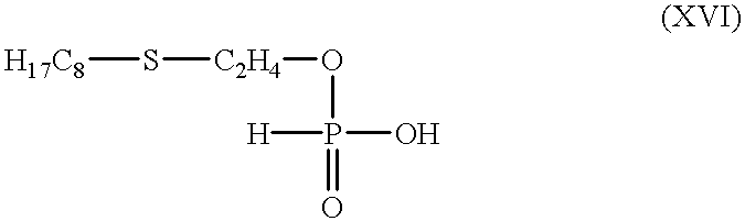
[H17C8]S[C2H4]OP(O)([H])=O
